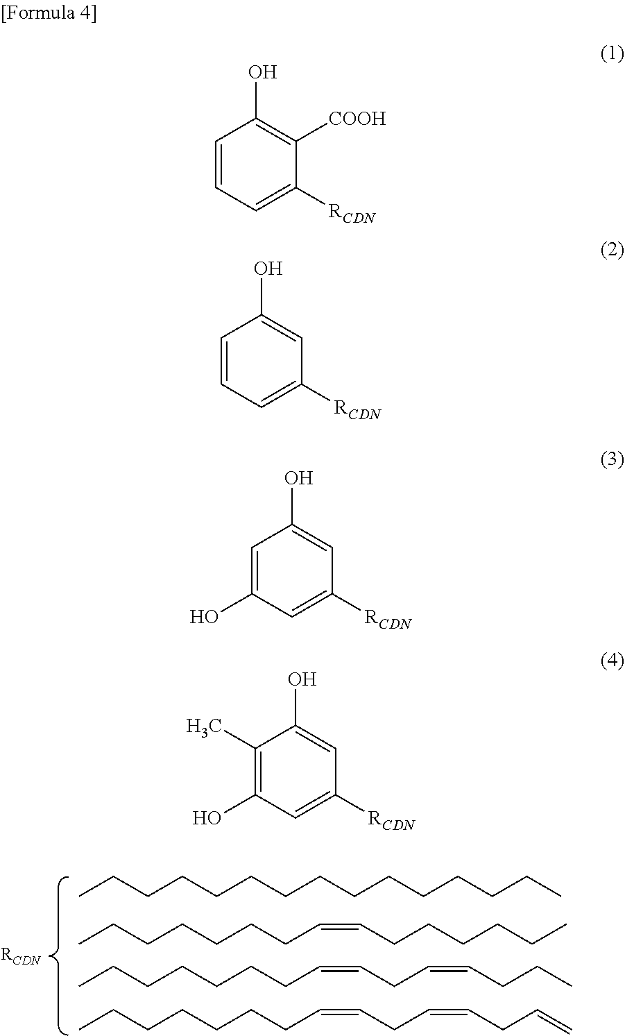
CCCCCCCCCCCCCCC.C(CCCCC=CCCCCCC)CC.CCCCCCCC=CCC=CCCC.CCCCCCCC=CCC=CCC=C.C1=CC=C([RCDN])C([COOH])=C1O.C1=CC=C([RCDN])C=C1O.C1=C(O)C=C([RCDN])C=C1O.C1(C)=C(O)C=C([RCDN])C=C1O
